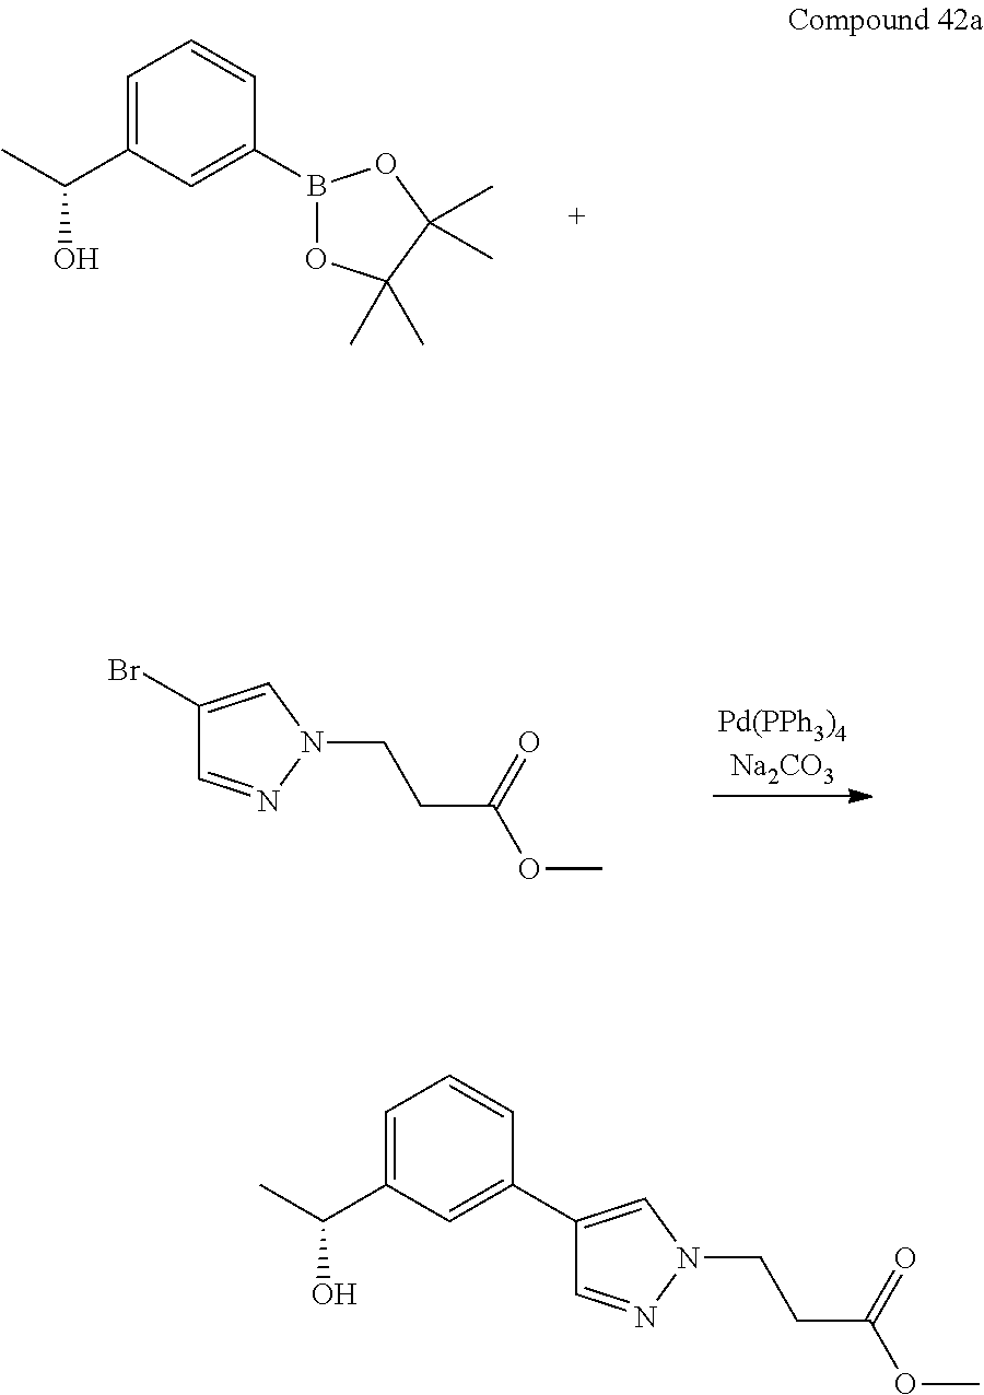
C1=C(C(C)O)C=C(B2OC(C)(C)C(C)(C)O2)C=C1.C1(Br)=CN(CCC(=O)OC)N=C1.C1=C(C(C)O)C=C(C2=CN(CCC(OC)=O)N=C2)C=C1
